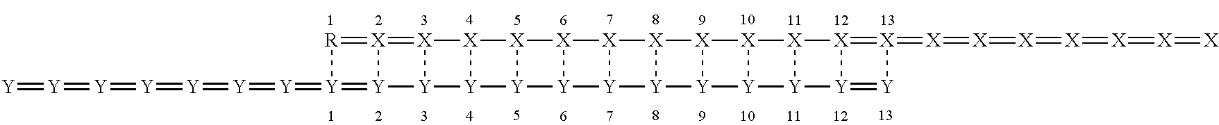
[R]1=[X]2=[X]3[X]4[X]5[X]6[X]7[X]8[X]9[X]%10[X]%11[X]%12=[X](=[X]=[X]=[X]=[X]=[X]=[X]=[X])[Y]=[Y]%12[Y]%11[Y]%10[Y]9[Y]8[Y]7[Y]6[Y]5[Y]4[Y]3[Y]2=[Y]1=[Y]=[Y]=[Y]=[Y]=[Y]=[Y]=[Y]
